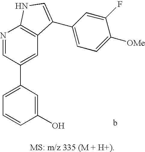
C1=C(C2=CC3=C(N=C2)NC=C3C2=CC=C([OMe])C(F)=C2)C=C(O)C=C1
